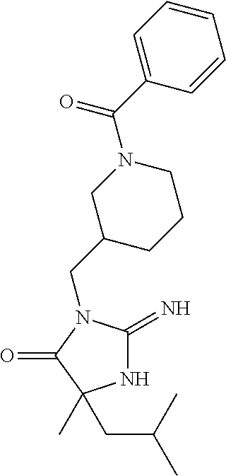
N1C(=N)N(CC2CCCN(C(C3=CC=CC=C3)=O)C2)C(=O)C1(C)CC(C)C
